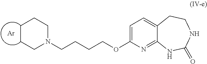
[Ar].C1CCN(CCCCOC2=CC=C3C(=N2)NC(=O)NCC3)CC1
